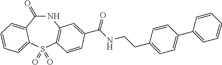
N1C(=O)C2=CC=CC=C2S(=O)(=O)C2=C1C=C(C(NCCC1=CC=C(C3=CC=CC=C3)C=C1)=O)C=C2
